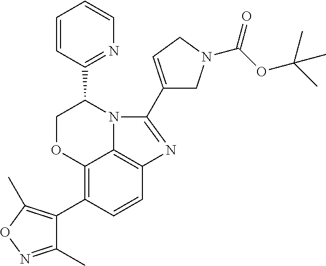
C12=C(C3=C(C)ON=C3C)C=CC3=C1N(C(C1=NC=CC=C1)CO2)C(C1=CCN(C(OC(C)(C)C)=O)C1)=N3
